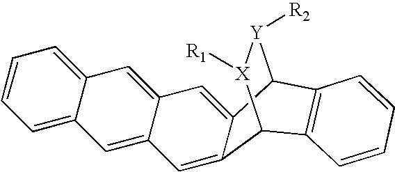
C12=CC3=CC4=CC=CC=C4C=C3C=C1C1[Y]([R2])[X]([R1])C2C2=C1C=CC=C2
